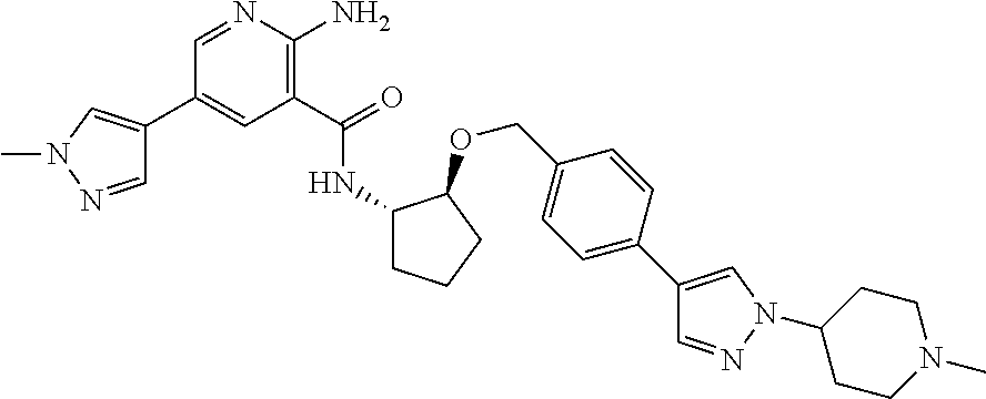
C1(C(=O)NC2CCCC2OCC2=CC=C(C3=CN(C4CCN(C)CC4)N=C3)C=C2)=C(N)N=CC(C2=CN(C)N=C2)=C1
